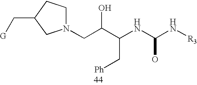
C(C(C(NC(N[R3])O)C[Ph])O)N1CCC(C[G])C1
